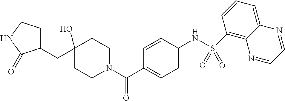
C1CN(C(C2=CC=C(NS(=O)(=O)C3=C4C(=CC=C3)N=CC=N4)C=C2)=O)CCC1(O)CC1CCNC1=O
